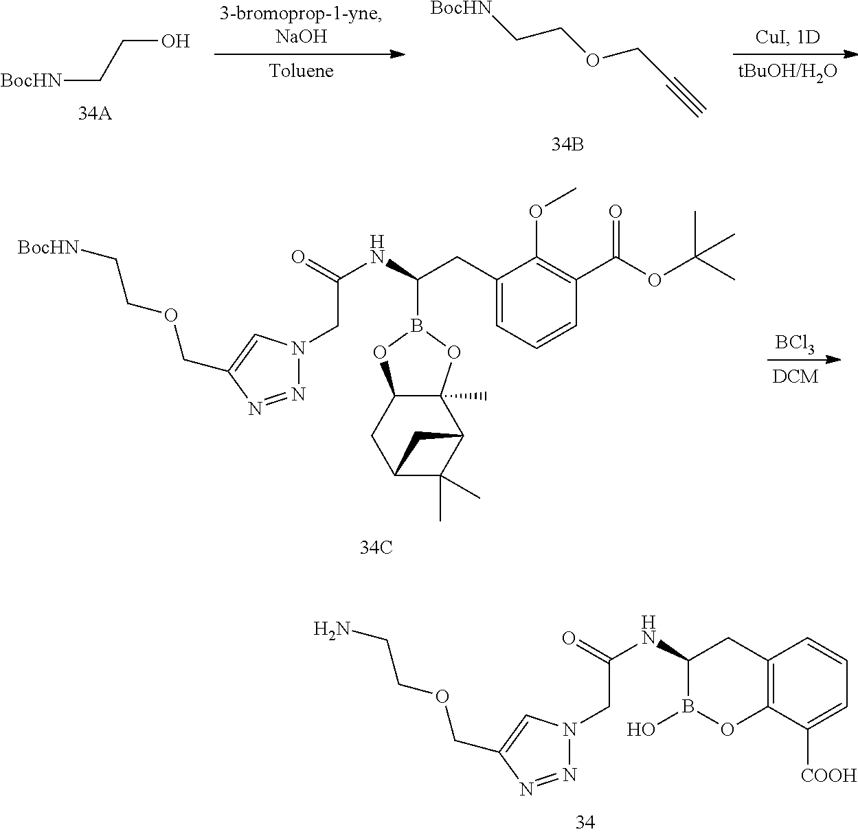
[BocHN]CCO.[BocHN]CCOCC#C.C1(CC(NC(=O)CN2N=NC(COCC[BocHN])=C2)B2OC3(C)C(CC4C(C)(C)C3C4)O2)=CC=CC(C(OC(C)(C)C)=O)=C1OC.[BCl3].C12=C(C([COOH])=CC=C1)OB(O)C(NC(CN1N=NC(COCCN)=C1)=O)C2
